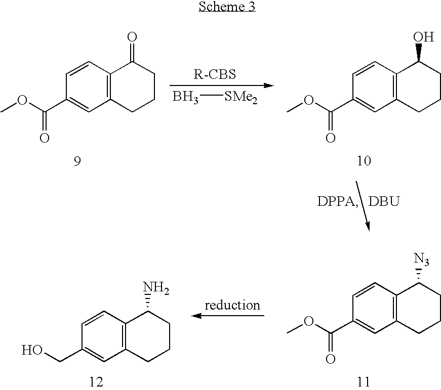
B[SMe2].C1=CC2=C(C=C1C(OC)=O)CCCC2=O.C1=CC2=C(C=C1C(OC)=O)CCCC2O.[DBU].C1=CC2=C(C=C1CO)CCCC2N.C1=CC2=C(C=C1C(OC)=O)CCCC2[N3]
